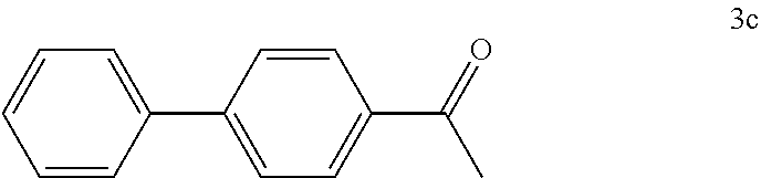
C1=CC(C2=CC=C(C(=O)C)C=C2)=CC=C1
